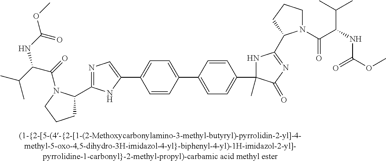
C1C(C2=NC=C(C3=CC=C(C4=CC=C(C5(C)NC(C6N(C(C(NC(OC)=O)C(C)C)=O)CCC6)=NC5=O)C=C4)C=C3)N2)N(C(=O)C(C(C)C)NC(OC)=O)CC1
